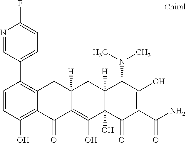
C12([H])C(O)(C(=O)C(C(N)=O)=C(O)C1N(C)C)C(O)=C1C([H])(C2)CC2=C(C3=CC=C(F)N=C3)C=CC(O)=C2C1=O
